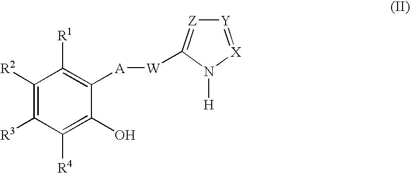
C1([R2])=C([R3])C([R4])=C(O)C([A][W]C2=[Z][Y]=[X]N2[H])=C1[R1]
